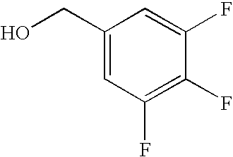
C1(CO)=CC(F)=C(F)C(F)=C1
